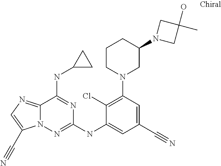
C12=NC=C(C#N)N1N=C(NC1=CC(C#N)=CC(N3CC(N4CC(O)(C)C4)CCC3)=C1Cl)N=C2NC1CC1
